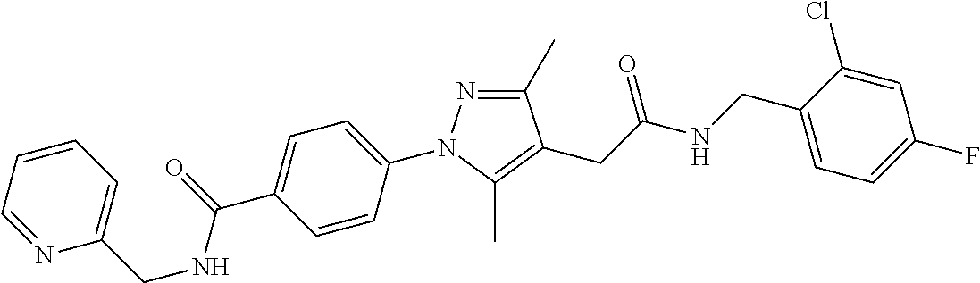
C1(C)=NN(C2=CC=C(C(=O)NCC3=CC=CC=N3)C=C2)C(C)=C1CC(NCC1=CC=C(F)C=C1Cl)=O
